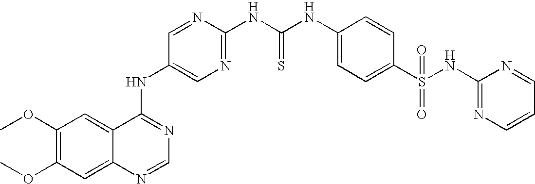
C12=CC(OC)=C(OC)C=C1N=CN=C2NC1=CN=C(NC(NC2=CC=C(S(NC3=NC=CC=N3)(=O)=O)C=C2)=S)N=C1
